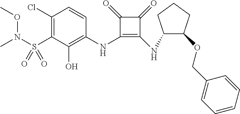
C1(Cl)=C(S(N(OC)C)(=O)=O)C(O)=C(NC2=C(NC3C(OCC4=CC=CC=C4)CCC3)C(=O)C2=O)C=C1
